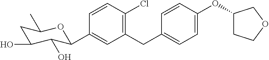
C1=CC(Cl)=C(CC2=CC=C(OC3CCOC3)C=C2)C=C1C1C(O)C(O)CC(C)O1
